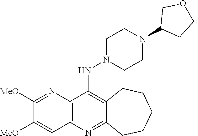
C12=C(NN3CCN(C4CCOC4)CC3)C3=C(N=C1CCCCC2)C=C([MeO])C([MeO])=N3
